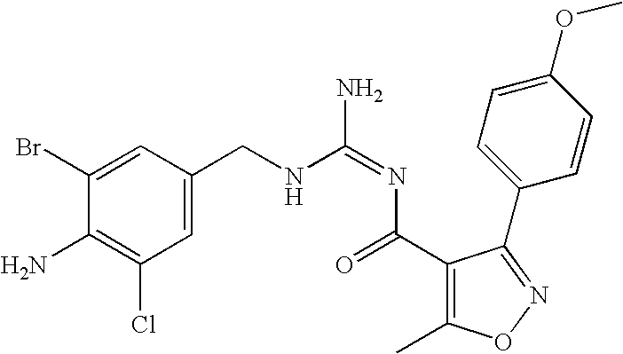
C1=C(CNC(=NC(=O)C2=C(C)ON=C2C2=CC=C(OC)C=C2)N)C=C(Br)C(N)=C1Cl
